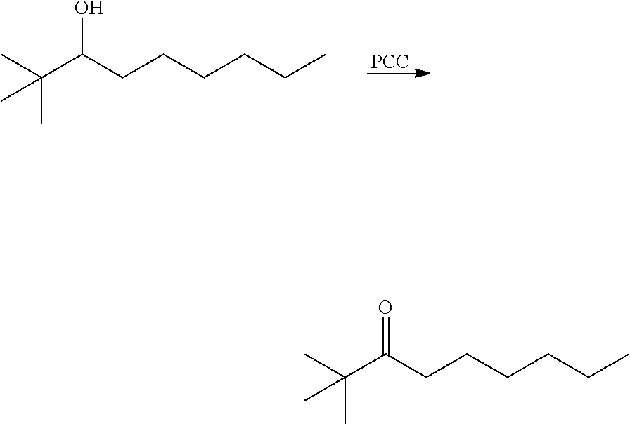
CC(C(CCCCCC)O)(C)C.[PCC].CC(C(CCCCCC)=O)(C)C
